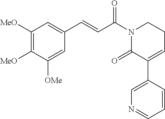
C1([MeO])=C([MeO])C([OMe])=CC(C=CC(N2C(=O)C(C3=CN=CC=C3)=CCC2)=O)=C1
